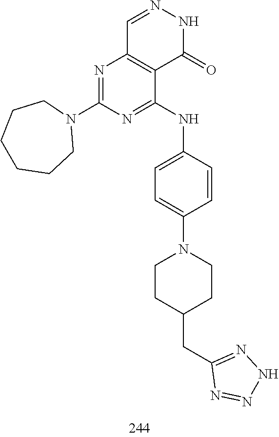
C1=NNC(=O)C2=C1N=C(N1CCCCCC1)N=C2NC1=CC=C(N2CCC(CC3=NNN=N3)CC2)C=C1
